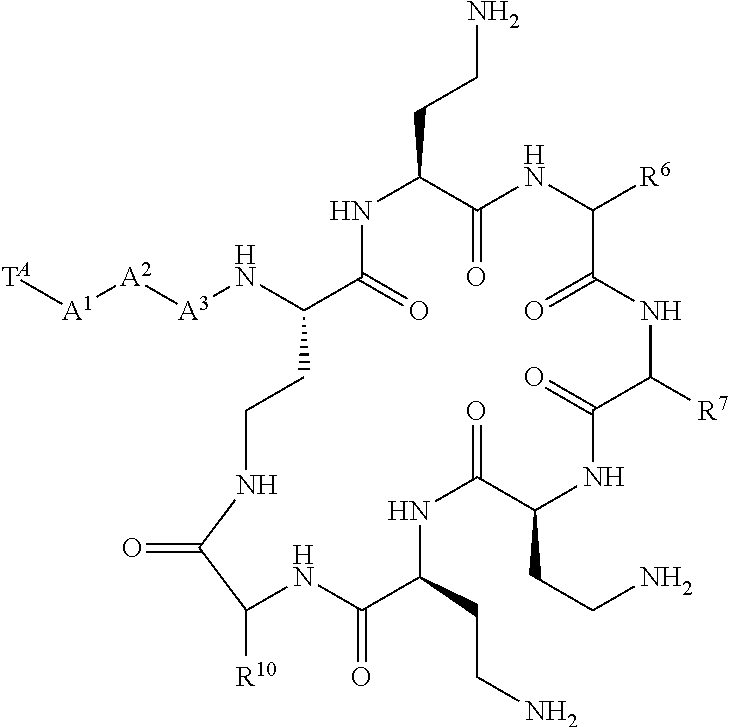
C1(N[A3][A2][A1][TA])C(=O)NC(CCN)C(=O)NC([R6])C(=O)NC([R7])C(=O)NC(CCN)C(=O)NC(CCN)C(=O)NC([R10])C(=O)NCC1
